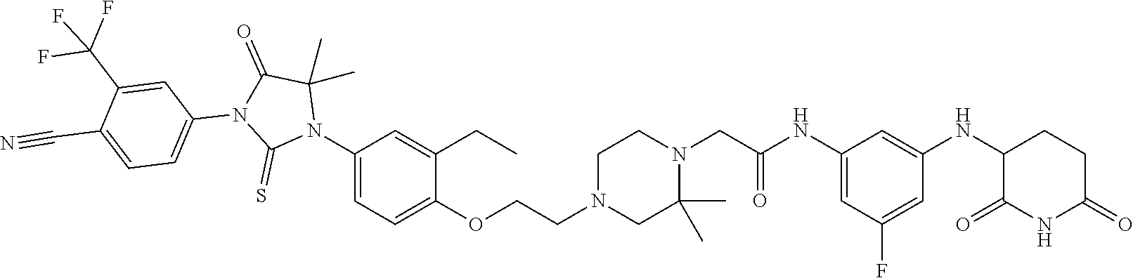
C1=C(NC(CN2CCN(CCOC3=CC=C(N4C(C)(C)C(=O)N(C5=CC=C(C#N)C(C(F)(F)F)=C5)C4=S)C=C3CC)CC2(C)C)=O)C=C(NC2C(=O)NC(=O)CC2)C=C1F
